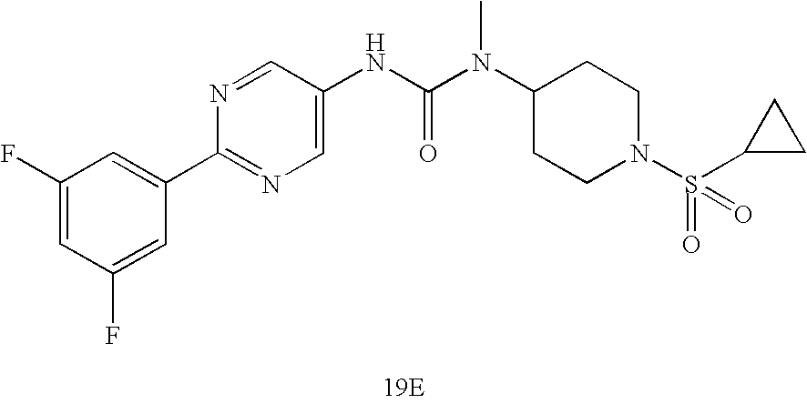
[19E].N(C(N(C1CCN(S(=O)(C2CC2)=O)CC1)C)=O)C1=CN=C(C2=CC(F)=CC(F)=C2)N=C1
